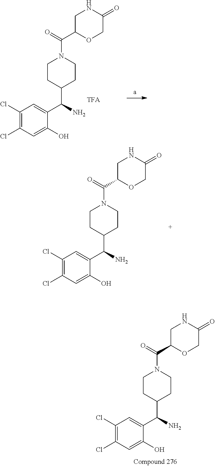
N1CC(C(N2CCC(C(C3=CC(Cl)=C(Cl)C=C3O)N)CC2)=O)OCC1=O.N1CC(C(N2CCC(C(C3=CC(Cl)=C(Cl)C=C3O)N)CC2)=O)OCC1=O.N1CC(C(N2CCC(C(C3=CC(Cl)=C(Cl)C=C3O)N)CC2)=O)OCC1=O
